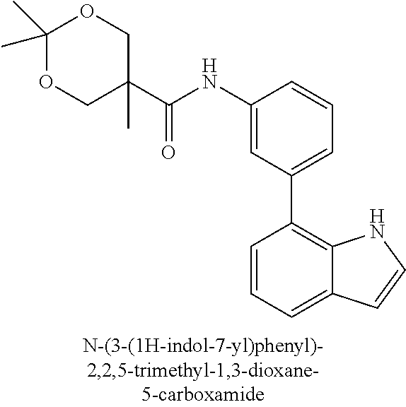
C1(NC(C2(C)COC(C)(C)OC2)=O)=CC(C2=C3C(=CC=C2)C=CN3)=CC=C1
